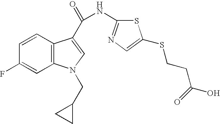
C1=CC2=C(C=C1F)N(CC1CC1)C=C2C(=O)NC1=NC=C(SCCC(=O)O)S1
